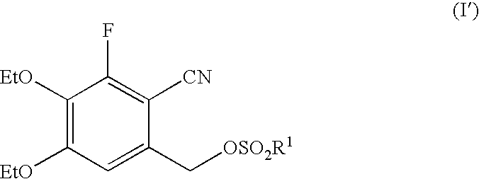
C1([EtO])=C([EtO])C=C(C[OSO2R1])C([CN])=C1F
